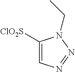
C1([ClO2S])=CN=NN1CC
